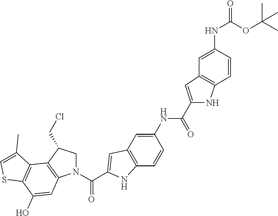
N1(C(C2=CC3=C(C=CC(NC(C4=CC5=C(C=CC(NC(OC(C)(C)C)=O)=C5)N4)=O)=C3)N2)=O)CC(CCl)C2=C1C=C(O)C1=C2C(C)=CS1
